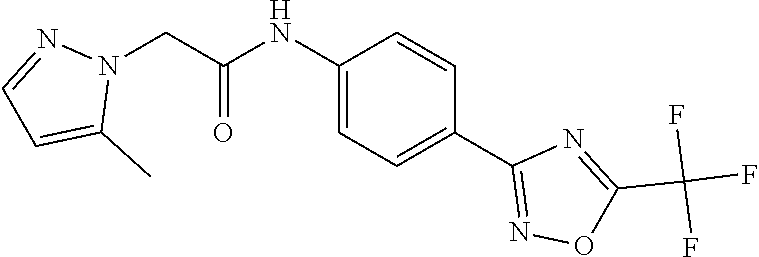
C1(NC(CN2N=CC=C2C)=O)=CC=C(C2=NOC(C(F)(F)F)=N2)C=C1
